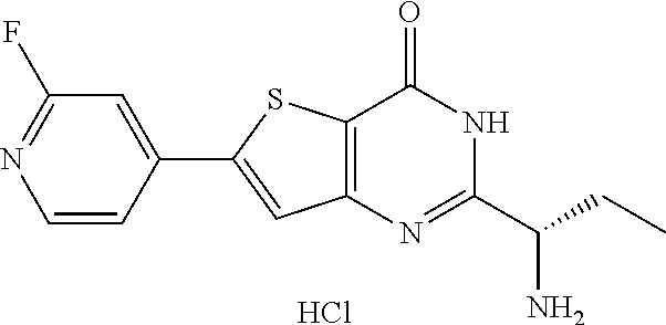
C1(C2=CC3=C(S2)C(=O)NC(C(CC)N)=N3)=CC(F)=NC=C1.Cl
